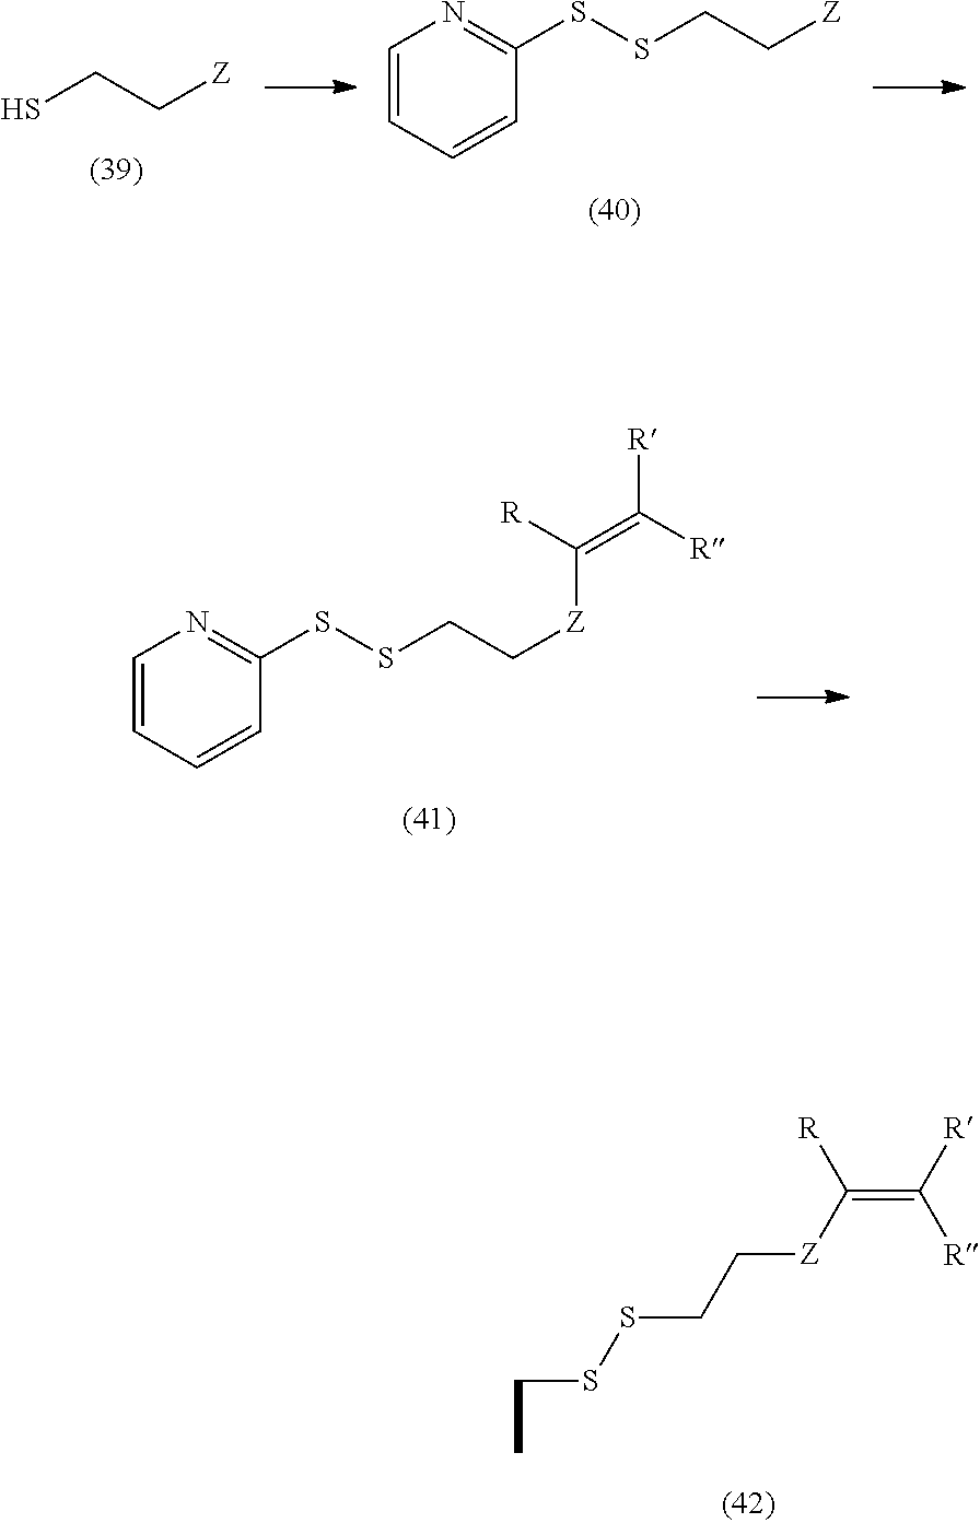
C1=CC=CC(SSCC[Z]C(=C([R])[R])[R])=N1.C(C)SSCC[Z]C(=C([R])[R])[R].SCC[Z].C1=CC=CC(SSCC[Z])=N1
